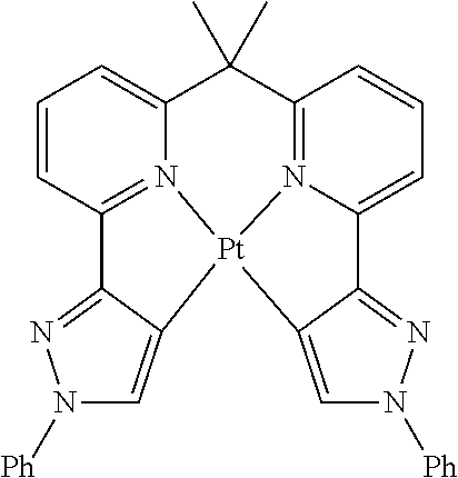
C1=CC2=N3C(=C1)C(C)(C)C1=N4C(=CC=C1)C1=NN([Ph])C=C1[Pt]34C1=CN([Ph])N=C21
